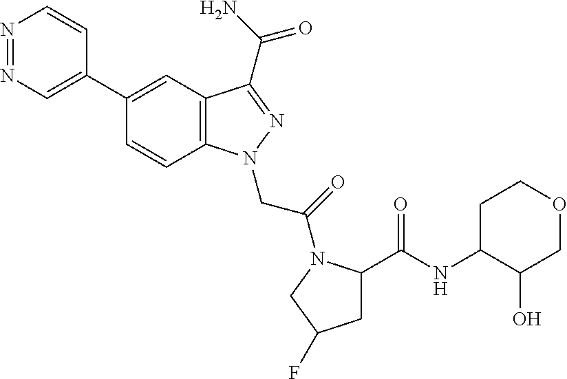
N1=NC=C(C2=CC3=C(C=C2)N(CC(=O)N2C(C(=O)NC4C(O)COCC4)CC(F)C2)N=C3C(N)=O)C=C1
